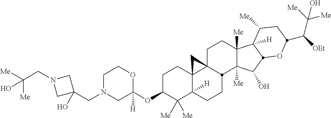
C1N(CC2(O)CN(CC([Me])([Me])O)C2)CC(OC2C([Me])([Me])C3([H])C4(CC2)C2(CCC5([Me])C([Me])(C(O)C6C5([H])C([Me])CC(C([OEt])C([Me])([Me])O)O6)C2CC3)C4)([H])OC1
